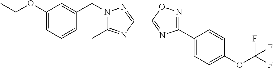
CCOC1=CC=CC(CN2C(C)=NC(C3=NC(C4=CC=C(OC(F)(F)F)C=C4)=NO3)=N2)=C1
